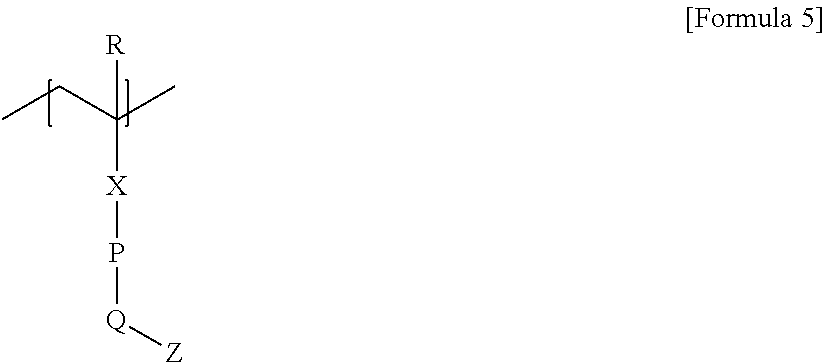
C(C)(CC)([X]P[Q][Z])[R]
